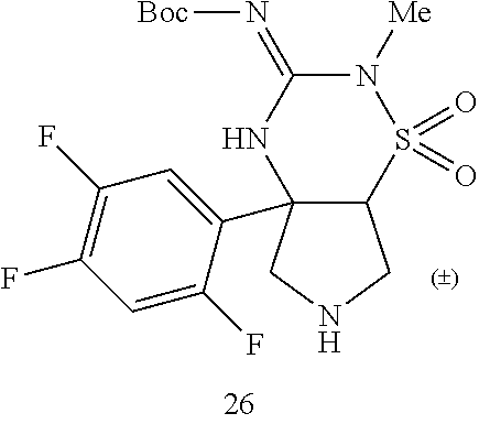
C12(C3=CC(F)=C(F)C=C3F)C(S(=O)(=O)N([Me])C(=N[Boc])N1)CNC2
